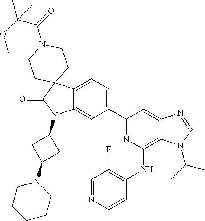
C12=CC=C(C3=NC(NC4=C(F)C=NC=C4)=C4C(=C3)N=CN4C(C)C)C=C1N(C1CC(N3CCCCC3)C1)C(=O)C21CCN(C(=O)C(OC)(C)C)CC1
